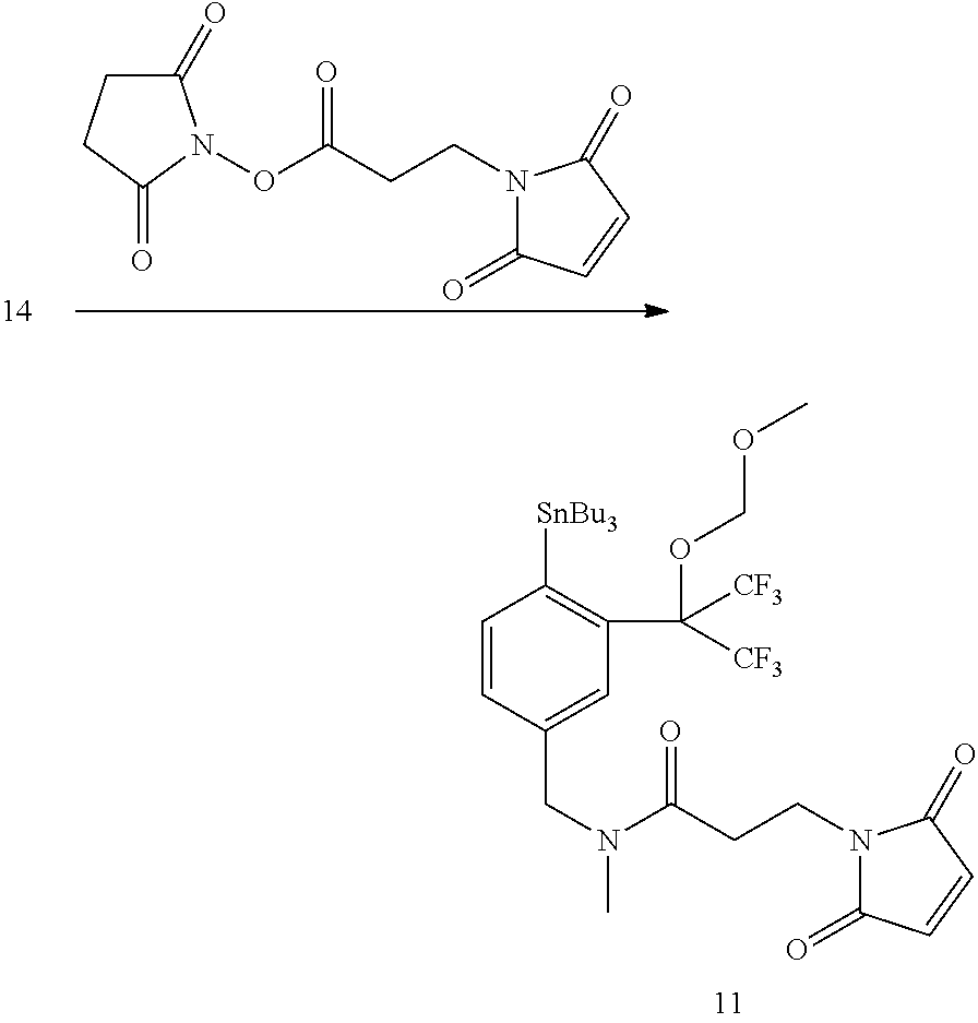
C1(=O)CCC(=O)N1OC(CCN1C(=O)C=CC1=O)=O.C1=CC(CN(C(CCN2C(=O)C=CC2=O)=O)C)=CC(C([CF3])(OCOC)[CF3])=C1[SnBu3]
